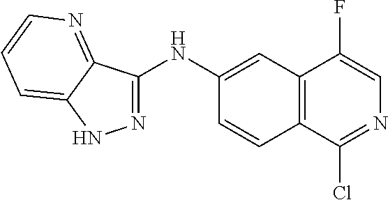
N1=C(NC2=CC3=C(C=C2)C(Cl)=NC=C3F)C2=NC=CC=C2N1
